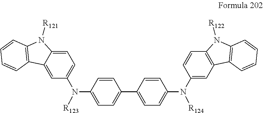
C1=C(N([R123])C2=CC=C3C(=C2)C2=C(C=CC=C2)N3[R121])C=CC(C2=CC=C(N(C3=CC4=C(C=C3)N([R122])C3=C4C=CC=C3)[R124])C=C2)=C1
